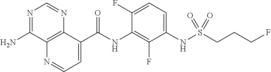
O=C(NC1=C(F)C(NS(CCCF)(=O)=O)=CC=C1F)C1=CC=NC2=C1N=CN=C2N
